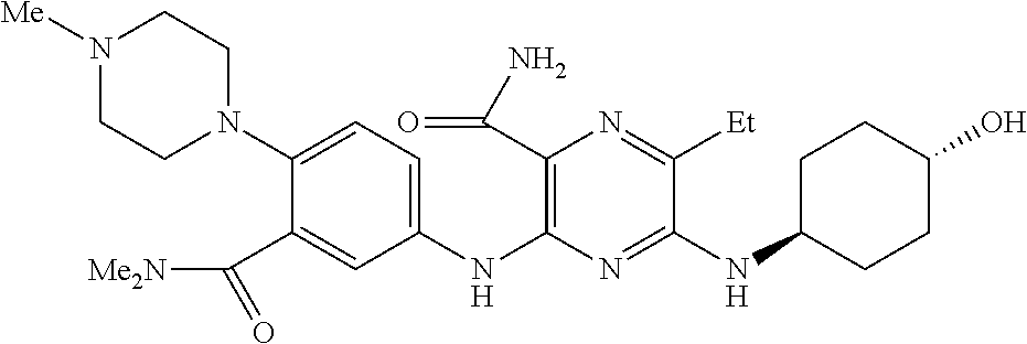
C1(N2CCN([Me])CC2)=CC=C(NC2=C(C(=O)N)N=C([Et])C(NC3CCC(O)CC3)=N2)C=C1C(=O)[Me2N]
